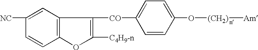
C12=C(C=C([NC])C=C1)C([CO]C1=CC=C(O[(CH2)][Am])C=C1)=C([C4H9-n])O2
